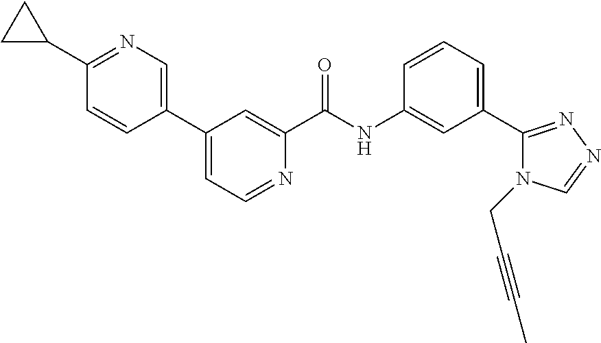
C1(C2=CN=C(C3CC3)C=C2)=CC=NC(C(NC2=CC(C3=NN=CN3CC#CC)=CC=C2)=O)=C1
